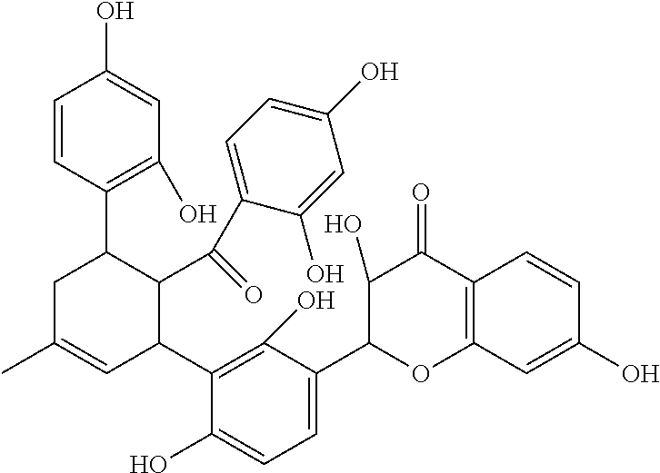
C1=CC(C2CC(C)=CC(C3=C(O)C(C4OC5=C(C(=O)C4O)C=CC(O)=C5)=CC=C3O)C2C(C2=CC=C(O)C=C2O)=O)=C(O)C=C1O
